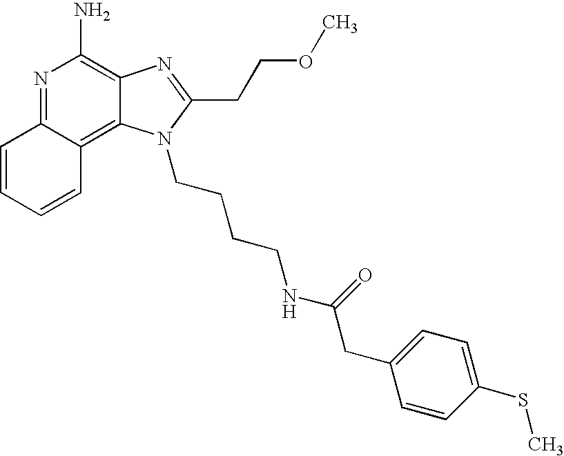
N1=C2C(=C3C(=C1N)N=C(CCOC)N3CCCCNC(=O)CC1=CC=C(SC)C=C1)C=CC=C2
